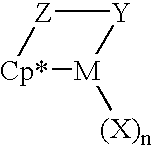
[Z]1[Y][M]([(X)n])[Cp*]1
